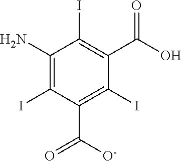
C1(C([O-])=O)=C(I)C(C(=O)O)=C(I)C(N)=C1I
